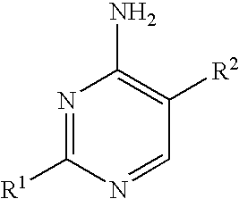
N1=C([R1])N=CC([R2])=C1N
